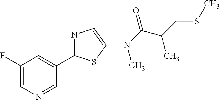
C1=C(F)C=C(C2=NC=C(N(C(C(CSC)C)=O)C)S2)C=N1
